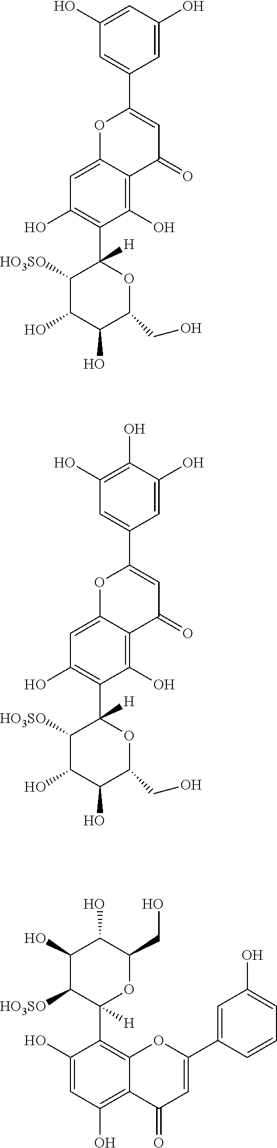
C1(O)=CC(O)=CC(C2=CC(=O)C3=C(O)C(C4([H])C([HO3SO])C(O)C(O)C(CO)O4)=C(O)C=C3O2)=C1.C1(O)=C(O)C(O)=CC(C2=CC(=O)C3=C(O)C(C4([H])C([HO3SO])C(O)C(O)C(CO)O4)=C(O)C=C3O2)=C1.C1(O)C([HO3SO])C(C2=C3C(=C(O)C=C2O)C(=O)C=C(C2=CC(O)=CC=C2)O3)([H])OC(CO)C1O
